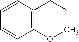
C1=CC=CC(OC)=C1CC
